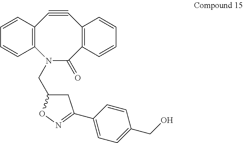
C12=C(C=CC=C1)C#CC1=C(C(=O)N2CC2CC(C3=CC=C(CO)C=C3)=NO2)C=CC=C1
